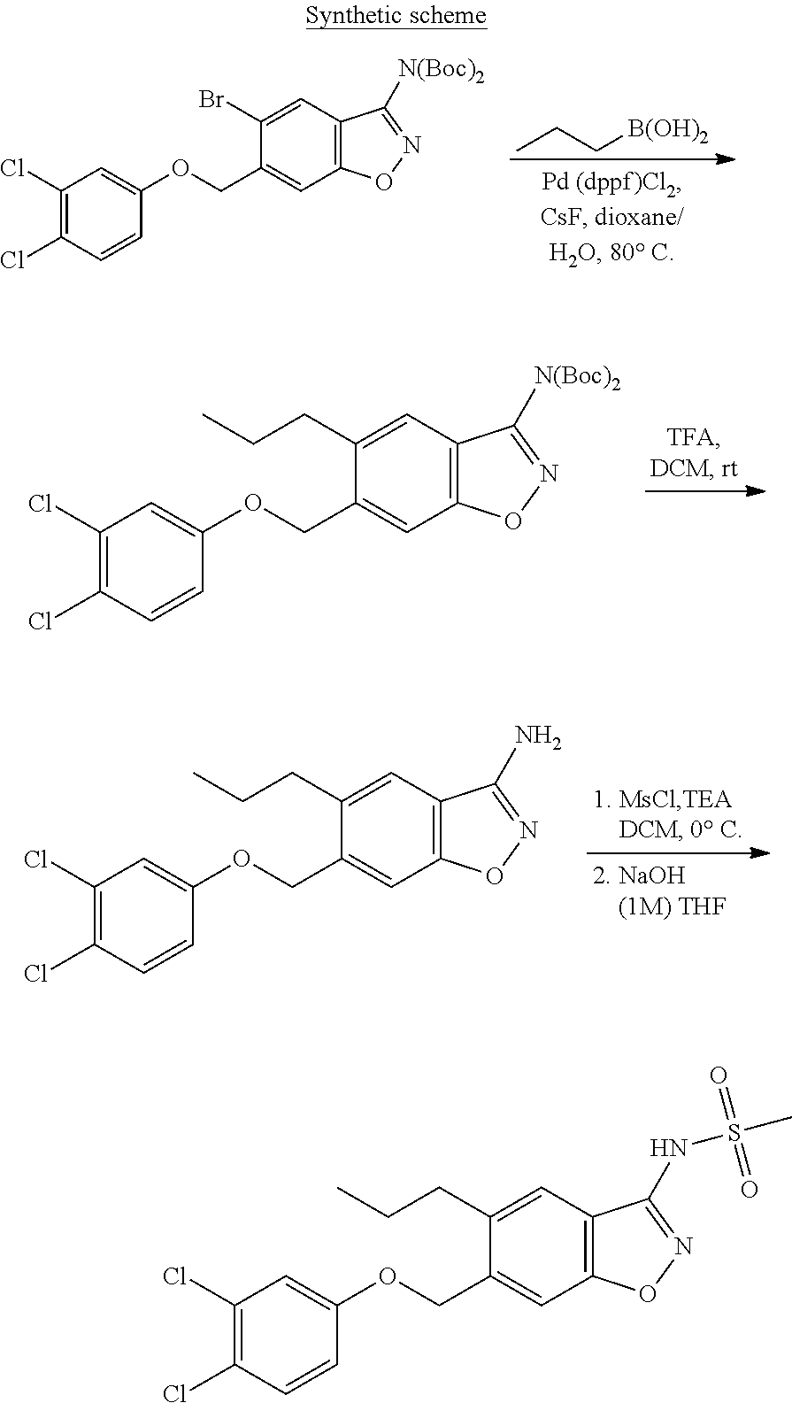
C1(Cl)=C(Cl)C=CC(OCC2=CC3=C(C=C2Br)C([N(Boc)2])=NO3)=C1.CCC[B(OH)2].C1(Cl)=C(Cl)C=CC(OCC2=CC3=C(C=C2CCC)C([N(Boc)2])=NO3)=C1.C1(Cl)=C(Cl)C=CC(OCC2=CC3=C(C=C2CCC)C(N)=NO3)=C1.C1(Cl)=C(Cl)C=CC(OCC2=CC3=C(C=C2CCC)C(NS(C)(=O)=O)=NO3)=C1
